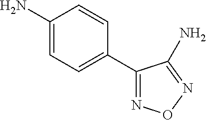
C1(N)=CC=C(C2=NON=C2N)C=C1
